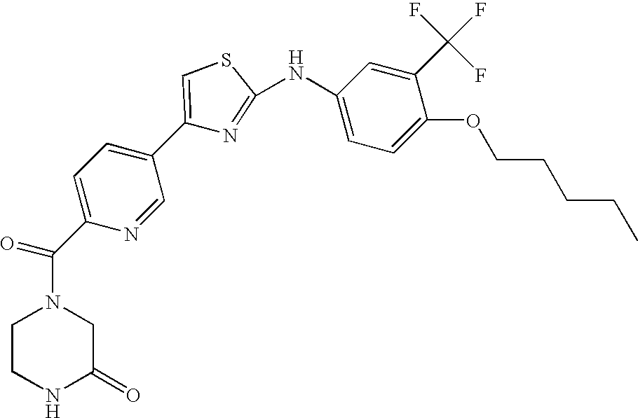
C1=C(C(N2CCNC(=O)C2)=O)N=CC(C2=CSC(NC3=CC=C(OCCCCC)C(C(F)(F)F)=C3)=N2)=C1
